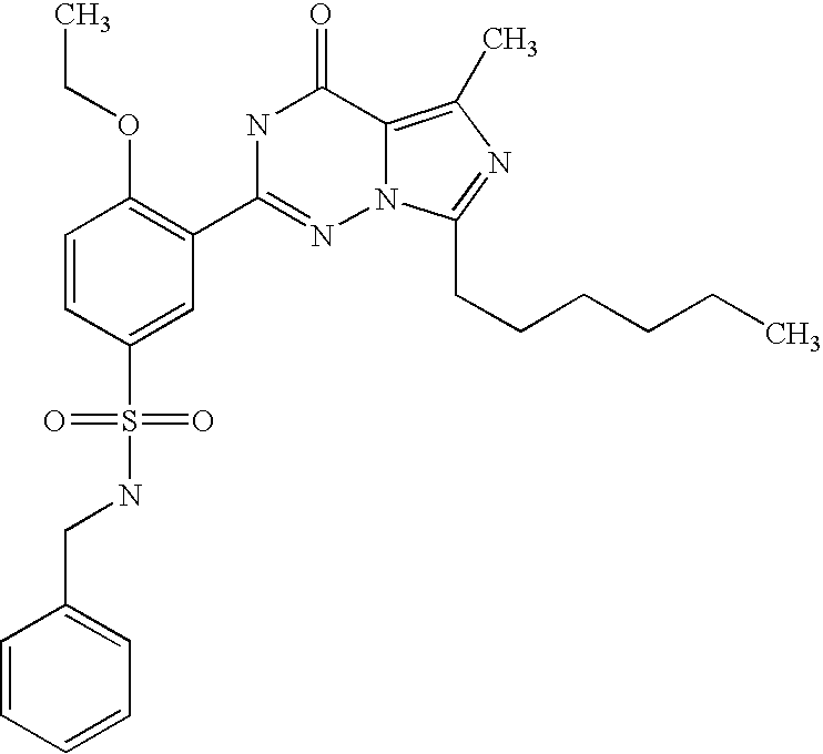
C1=CC(S(NCC2=CC=CC=C2)(=O)=O)=CC(C2=NN3C(=C(C)N=C3CCCCCC)C(=O)N2)=C1OCC
